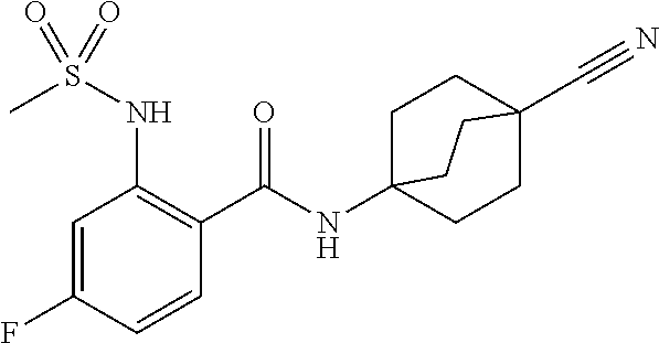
C1=C(F)C=CC(C(=O)NC23CCC(C#N)(CC2)CC3)=C1NS(C)(=O)=O
